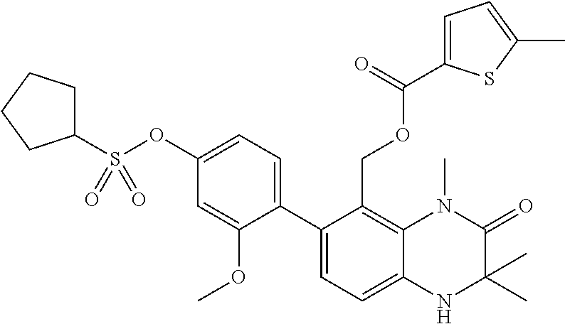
C12=C(COC(C3=CC=C(C)S3)=O)C(C3=CC=C(OS(C4CCCC4)(=O)=O)C=C3OC)=CC=C1NC(C)(C)C(=O)N2C
